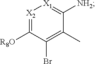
[X2]1=C([R8O])C(Br)=C(C)C([NH2])=[X1]1
